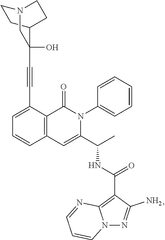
C1=C(C#CC2(O)C3CCN(CC3)C2)C2=C(C=C1)C=C(C(C)NC(=O)C1=C3N(N=C1N)C=CC=N3)N(C1=CC=CC=C1)C2=O
